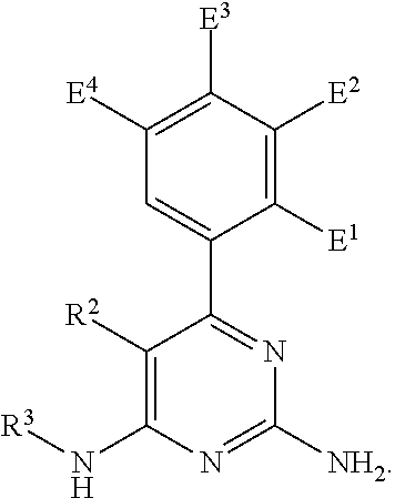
C1([E4])=C([E3])C([E2])=C([E1])C(C2=NC([NH2])=NC(N[R3])=C2[R2])=C1
